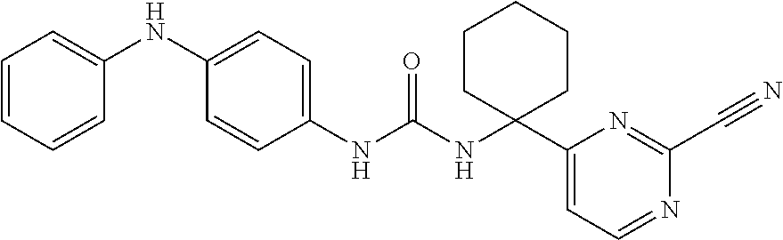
C1(NC(NC2(C3=CC=NC(C#N)=N3)CCCCC2)=O)=CC=C(NC2=CC=CC=C2)C=C1
